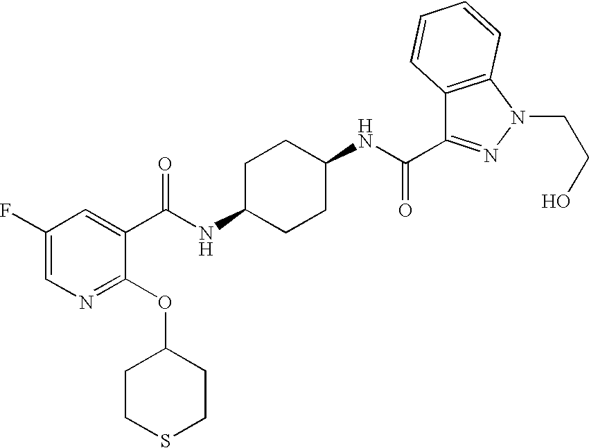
C1CC(NC(=O)C2=CC(F)=CN=C2OC2CCSCC2)CCC1NC(=O)C1=NN(CCO)C2=C1C=CC=C2
